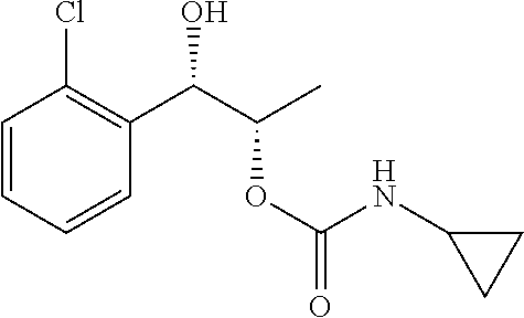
OC(C(OC(=O)NC1CC1)C)C1=C(Cl)C=CC=C1
